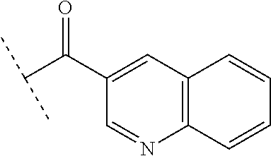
C(C(C1=CC2=C(N=C1)C=CC=C2)=O)(C)C
